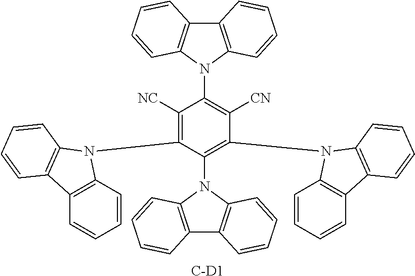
C12=C(N(C3=C([CN])C(N4C5=C(C=CC=C5)C5=C4C=CC=C5)=C(N4C5=C(C6=C4C=CC=C6)C=CC=C5)C(N4C5=C(C=CC=C5)C5=C4C=CC=C5)=C3[NC])C3=C1C=CC=C3)C=CC=C2.[C-D1]
